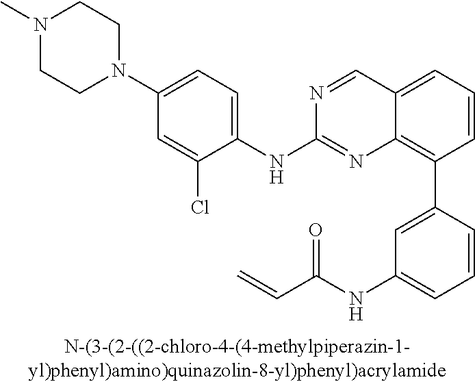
N1=CC2=CC=CC(C3=CC(NC(C=C)=O)=CC=C3)=C2N=C1NC1=CC=C(N2CCN(C)CC2)C=C1Cl
